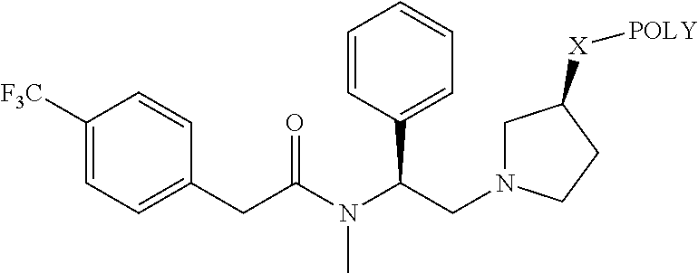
C1([F3C])=CC=C(CC(N(C(CN2CC([X][POLY])CC2)C2=CC=CC=C2)C)=O)C=C1
